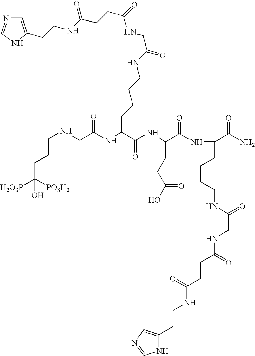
C(NCC(=O)NC(CCCCNC(=O)CNC(=O)CCC(NCCC1=CN=CN1)=O)C(=O)NC(C(=O)NC(CCCCNC(=O)CNC(=O)CCC(=O)NCCC1=CN=CN1)C(N)=O)CCC(=O)O)CCC([PO3H2])([H2O3P])O
